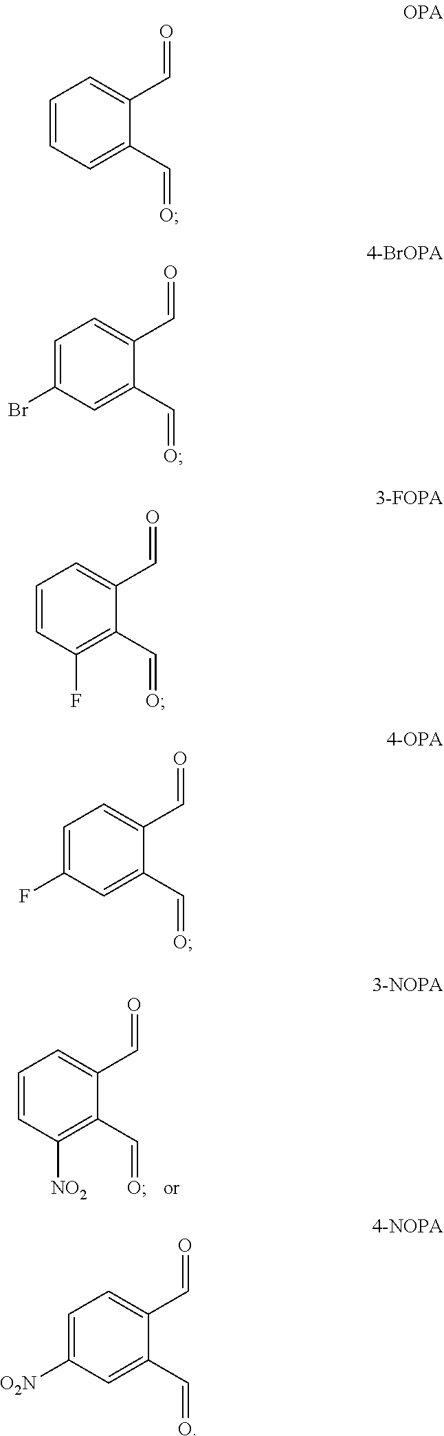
C1=CC=C(C=O)C(C=O)=C1[NO2].C1=CC=C(C=O)C(C=O)=C1.C1(Br)=CC=C(C=O)C(C=O)=C1.C1=CC=C(C=O)C(C=O)=C1F.C1(F)=CC=C(C=O)C(C=O)=C1.C1([O2N])=CC=C(C=O)C(C=O)=C1
